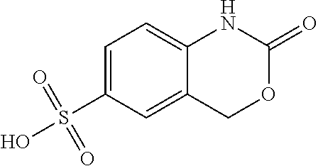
C12=CC=C(S(O)(=O)=O)C=C1COC(=O)N2
